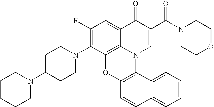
C1(N2CCC(N3CCCCC3)CC2)=C(F)C=C2C3=C1OC1=C(N3C=C(C(N3CCOCC3)=O)C2=O)C2=CC=CC=C2C=C1
